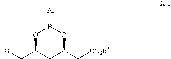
[LG]CC1CC(C[CO2R3])OB([Ar])O1
